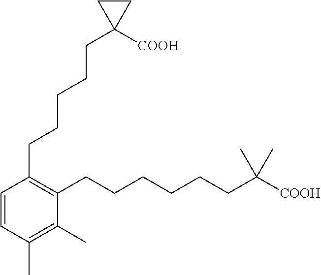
C1(CCCCCC2([COOH])CC2)=C(CCCCCCC(C)(C)[COOH])C(C)=C(C)C=C1
